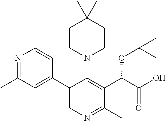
C1CN(C2=C(C(C(=O)O)OC(C)(C)C)C(C)=NC=C2C2=CC(C)=NC=C2)CCC1(C)C
